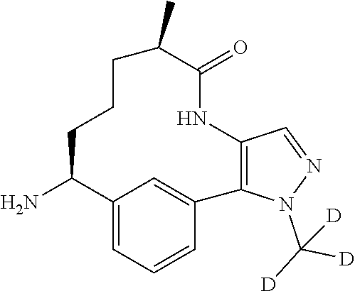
C12=CC=CC(=C1)C1=C(NC(=O)C(C)CCCC2N)C=NN1C([D])([D])[D]
